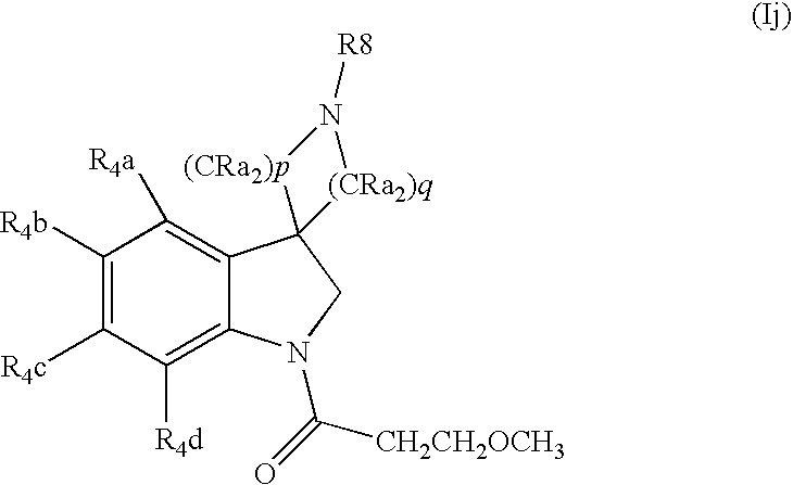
C1([R4b])=C([R4c])C([R4d])=C2C(=C1[R4a])C1(CN2C(=O)[CH2CH2OCH3])[(CRa2)p]N([R8])[(CRa2)q]1
